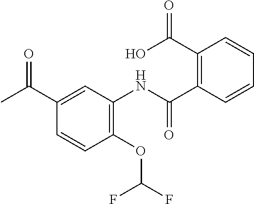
C1(NC(C2=C(C(O)=O)C=CC=C2)=O)=C(OC(F)F)C=CC(C(=O)C)=C1
